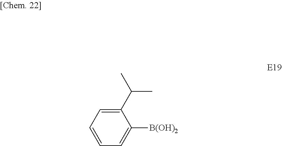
C1=CC=C([B(OH)2])C(C(C)C)=C1
